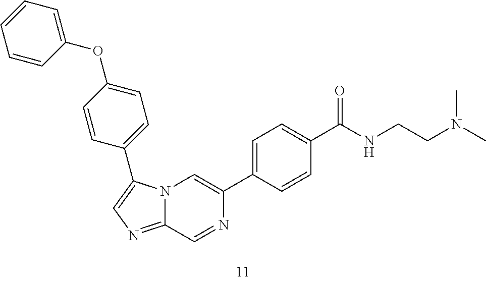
C1=CC(OC2=CC=C(C3=CN=C4N3C=C(C3=CC=C(C(=O)NCCN(C)C)C=C3)N=C4)C=C2)=CC=C1
